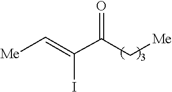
[Me]C=C(C(C[Me])=O)I
